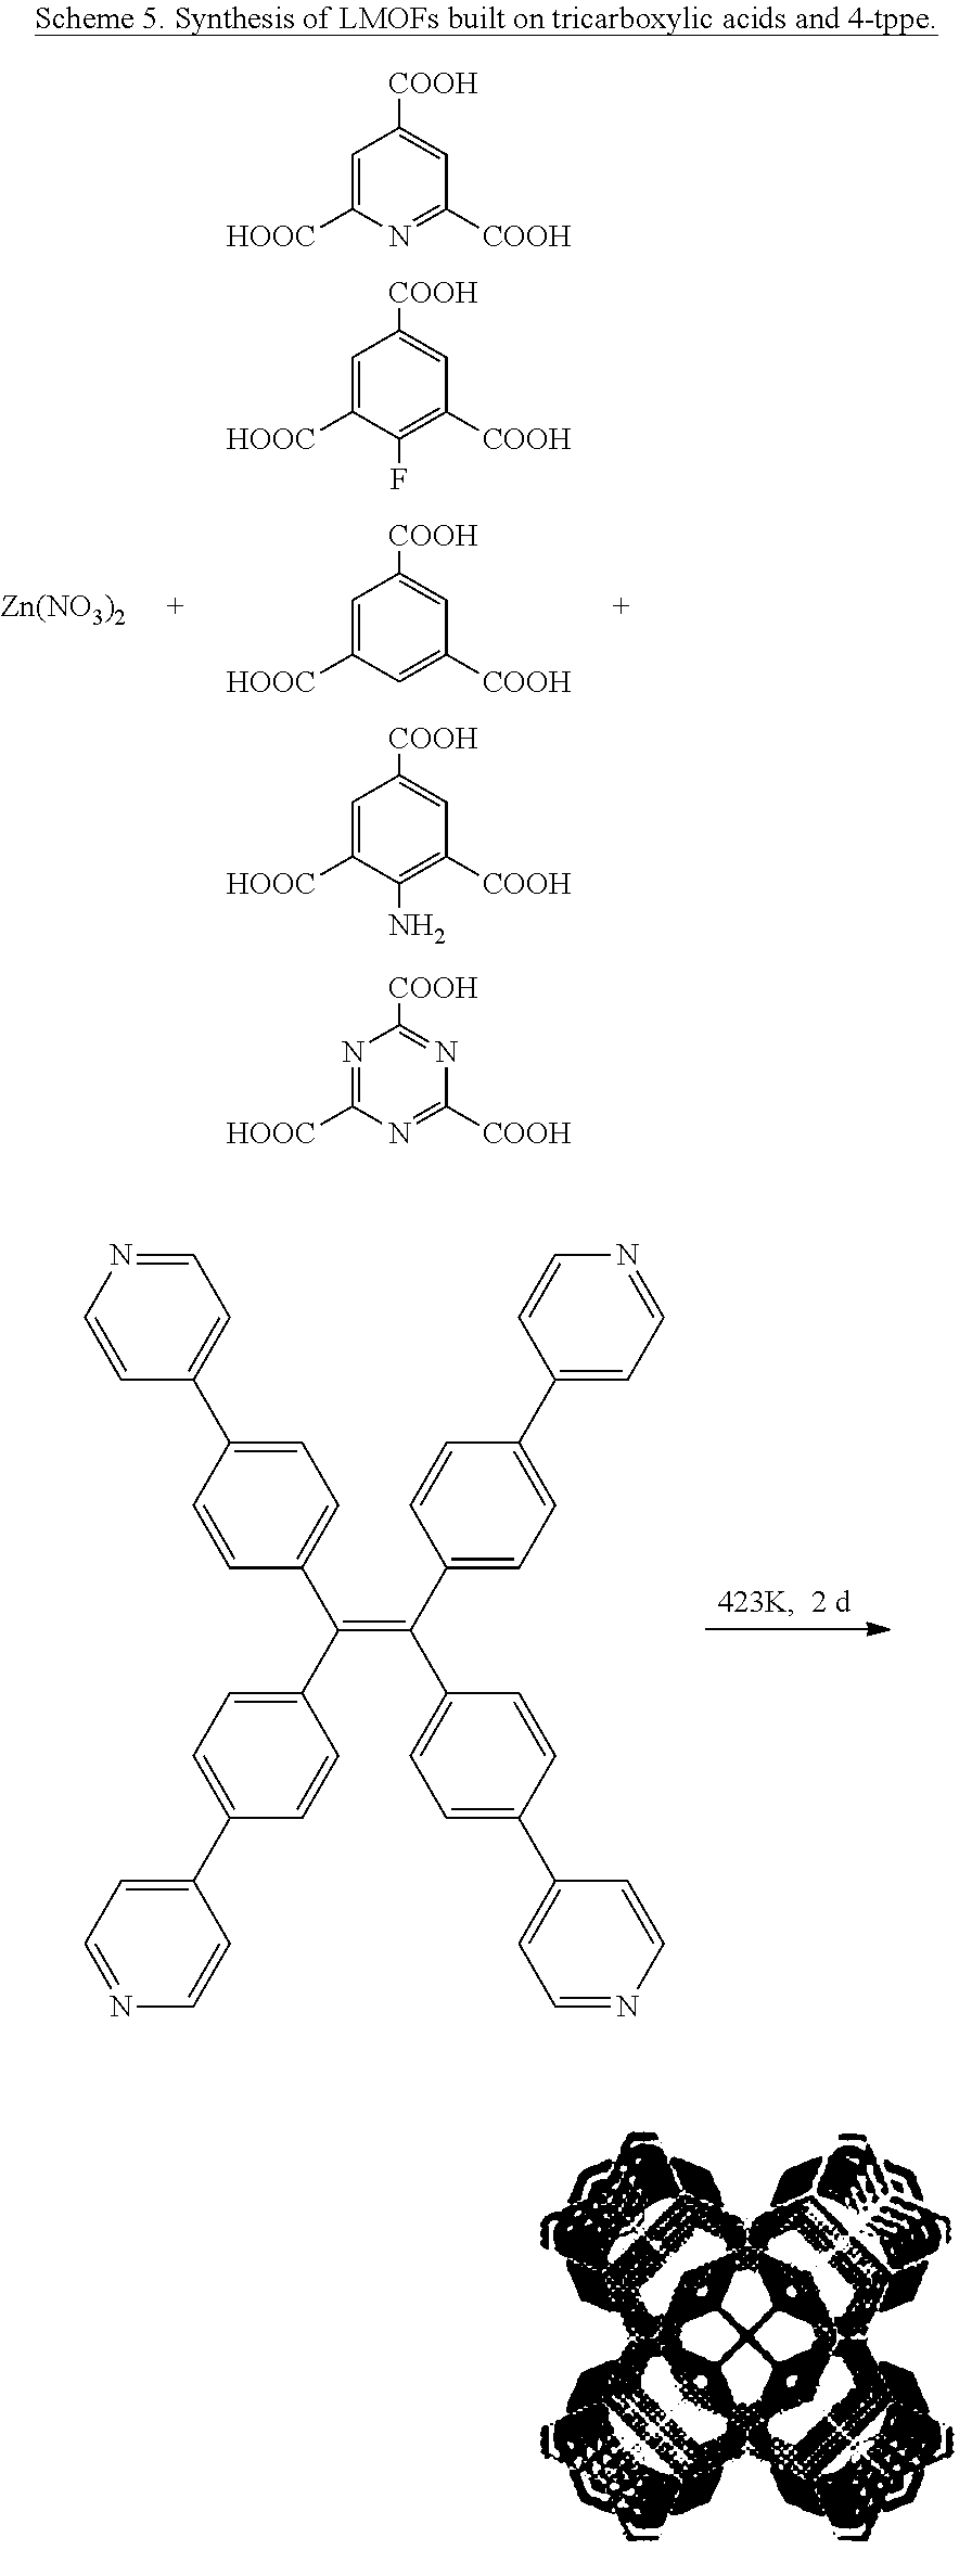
C1=C([HOOC])N=C([COOH])C=C1[COOH].C1=C([HOOC])C(F)=C([COOH])C=C1[COOH].C1=C([HOOC])C=C([COOH])C=C1[COOH].C1=C([HOOC])C(N)=C([COOH])C=C1[COOH].N1=C([HOOC])N=C([COOH])N=C1[COOH].[Zn(NO3)2].C1=NC=CC(C2=CC=C(C(C3=CC=C(C4=CC=NC=C4)C=C3)=C(C3=CC=C(C4=CC=NC=C4)C=C3)C3=CC=C(C4=CC=NC=C4)C=C3)C=C2)=C1
